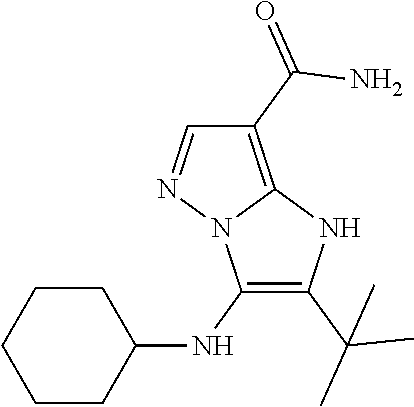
C1(NC2CCCCC2)=C(C(C)(C)C)NC2=C(C(=O)N)C=NN12
